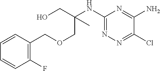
C1(NC(CO)(COCC2=C(F)C=CC=C2)C)=NN=C(Cl)C(N)=N1
